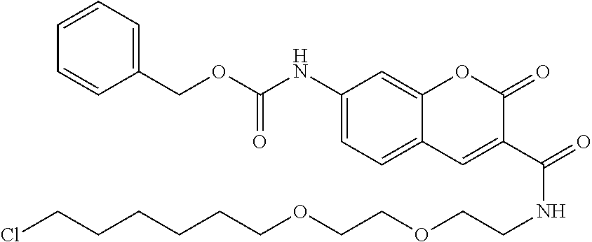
C1(NC(OCC2=CC=CC=C2)=O)=CC=C2C(=C1)OC(=O)C(C(=O)NCCOCCOCCCCCCCl)=C2
